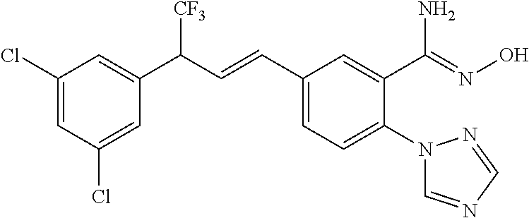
C1(Cl)=CC(C(C=CC2=CC=C(N3C=NC=N3)C(C(N)=NO)=C2)[CF3])=CC(Cl)=C1
